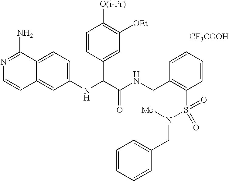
C1(NC(C(NCC2=C(S(=O)(N([Me])CC3=CC=CC=C3)=O)C=CC=C2)=O)C2=CC([OEt])=C([O(i-Pr)])C=C2)=CC=C2C(=C1)C=CN=C2N.[CF3COOH]
